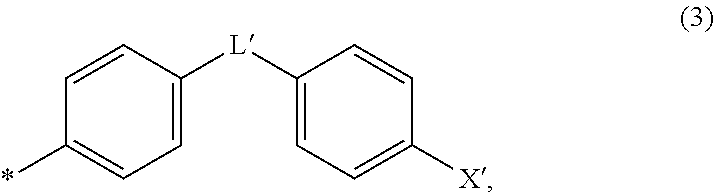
C1=CC([L]C2=CC=C(*)C=C2)=CC=C1[X]
